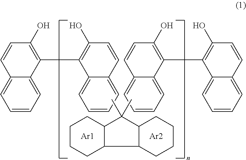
C12=CC=CC=C1C(C1=C(O)C=CC3=CC=CC=C13)=C(O)C=C2.C12=CC=CC=C1C(C1=C(O)C=CC3=CC=CC=C13)=C(O)C=C2.C1CCC2C(C1)C(C)(C)C1C2CCCC1.[Ar1].[Ar2]
